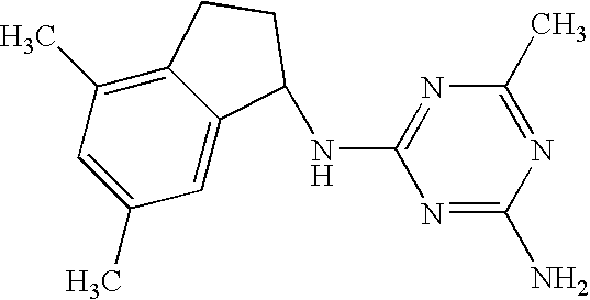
C1(C)=CC(C)=C2C(=C1)C(NC1=NC(C)=NC(N)=N1)CC2
